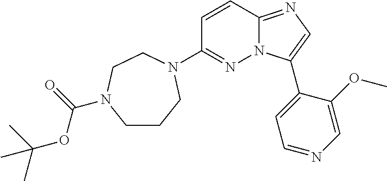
C1(N2CCCN(C(=O)OC(C)(C)C)CC2)=NN2C(=NC=C2C2=CC=NC=C2OC)C=C1
